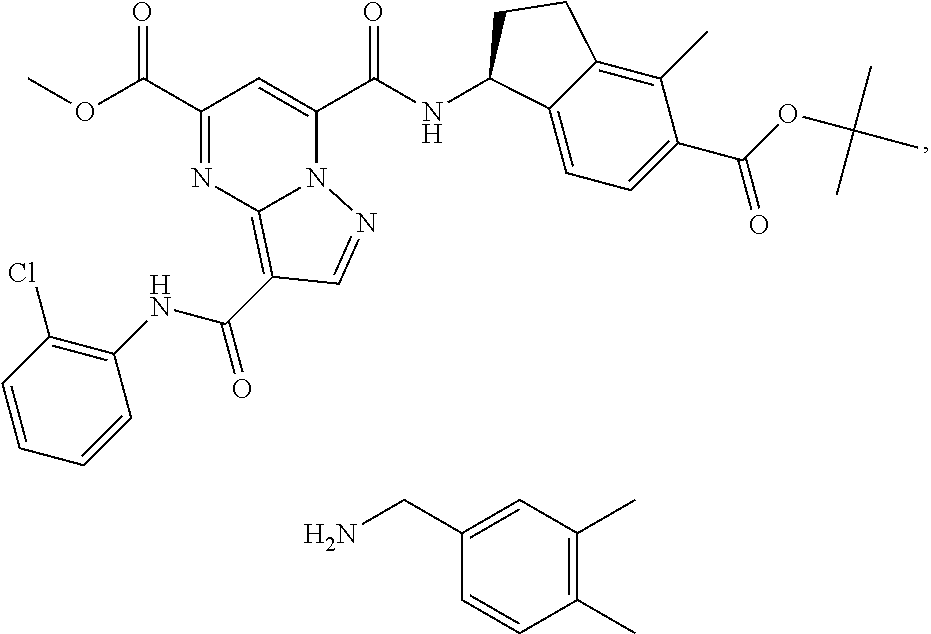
C1(C(OC)=O)=NC2=C(C(NC3=C(Cl)C=CC=C3)=O)C=NN2C(C(NC2C3=CC=C(C(OC(C)(C)C)=O)C(C)=C3CC2)=O)=C1.C1(CN)=CC(C)=C(C)C=C1
